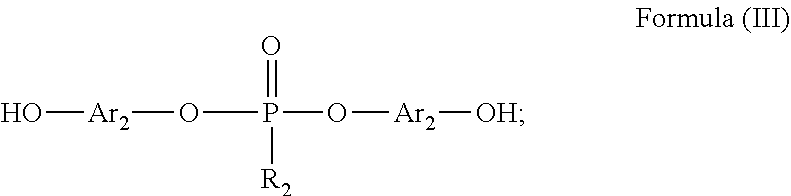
O(P(=O)([R2])O[Ar2][OH])[Ar2]O
